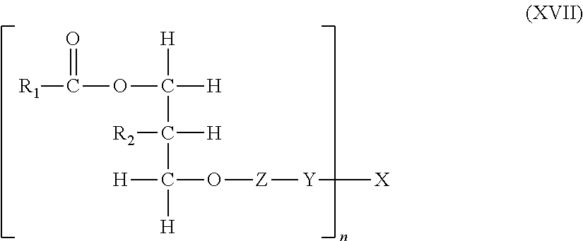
[R1]C(OC([H])([H])C([H])([R2])C([H])([H])O[Z][Y][X])=O
